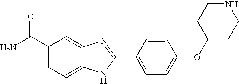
C12=CC(C(=O)N)=CC=C1NC(C1=CC=C(OC3CCNCC3)C=C1)=N2
